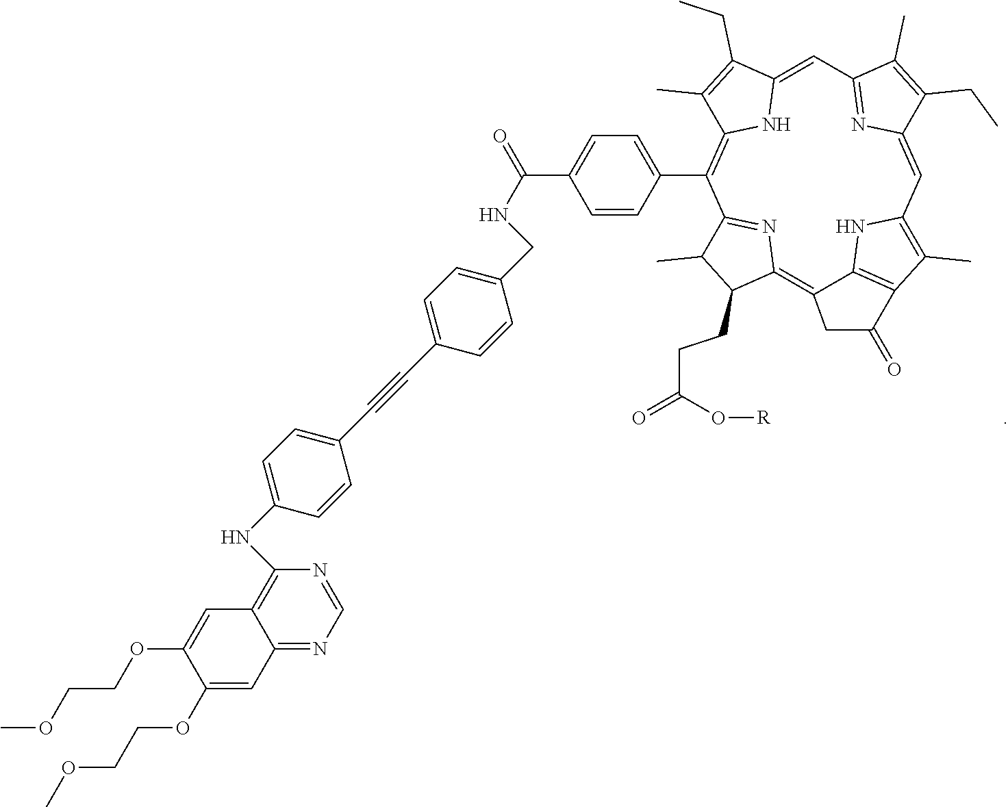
C12=CC3=NC(=CC4=C(C)C5=C(C(=C6C(CCC(=O)O[R])C(C)C(=N6)C(C6=CC=C(C(NCC7=CC=C(C#CC8=CC=C(NC9=C%10C(=NC=N9)C=C(OCCOC)C(OCCOC)=C%10)C=C8)C=C7)=O)C=C6)=C(C(C)=C1CC)N2)CC5=O)N4)C(CC)=C3C
